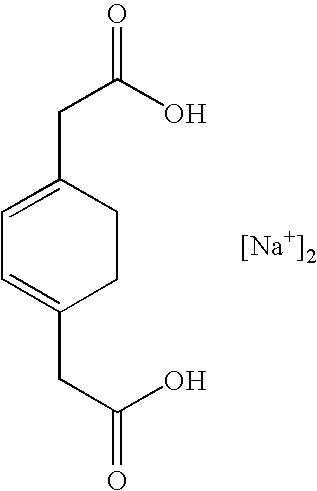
C1=C(CC(=O)O)CCC(CC(=O)O)=C1.[[Na+]2]
